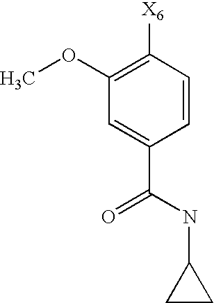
C1(OC)=C([X6])C=CC(C(=O)NC2CC2)=C1
